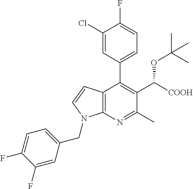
C12=C(N=C(C)C(C([COOH])OC(C)(C)C)=C1C1=CC=C(F)C(Cl)=C1)N(CC1=CC=C(F)C(F)=C1)C=C2
